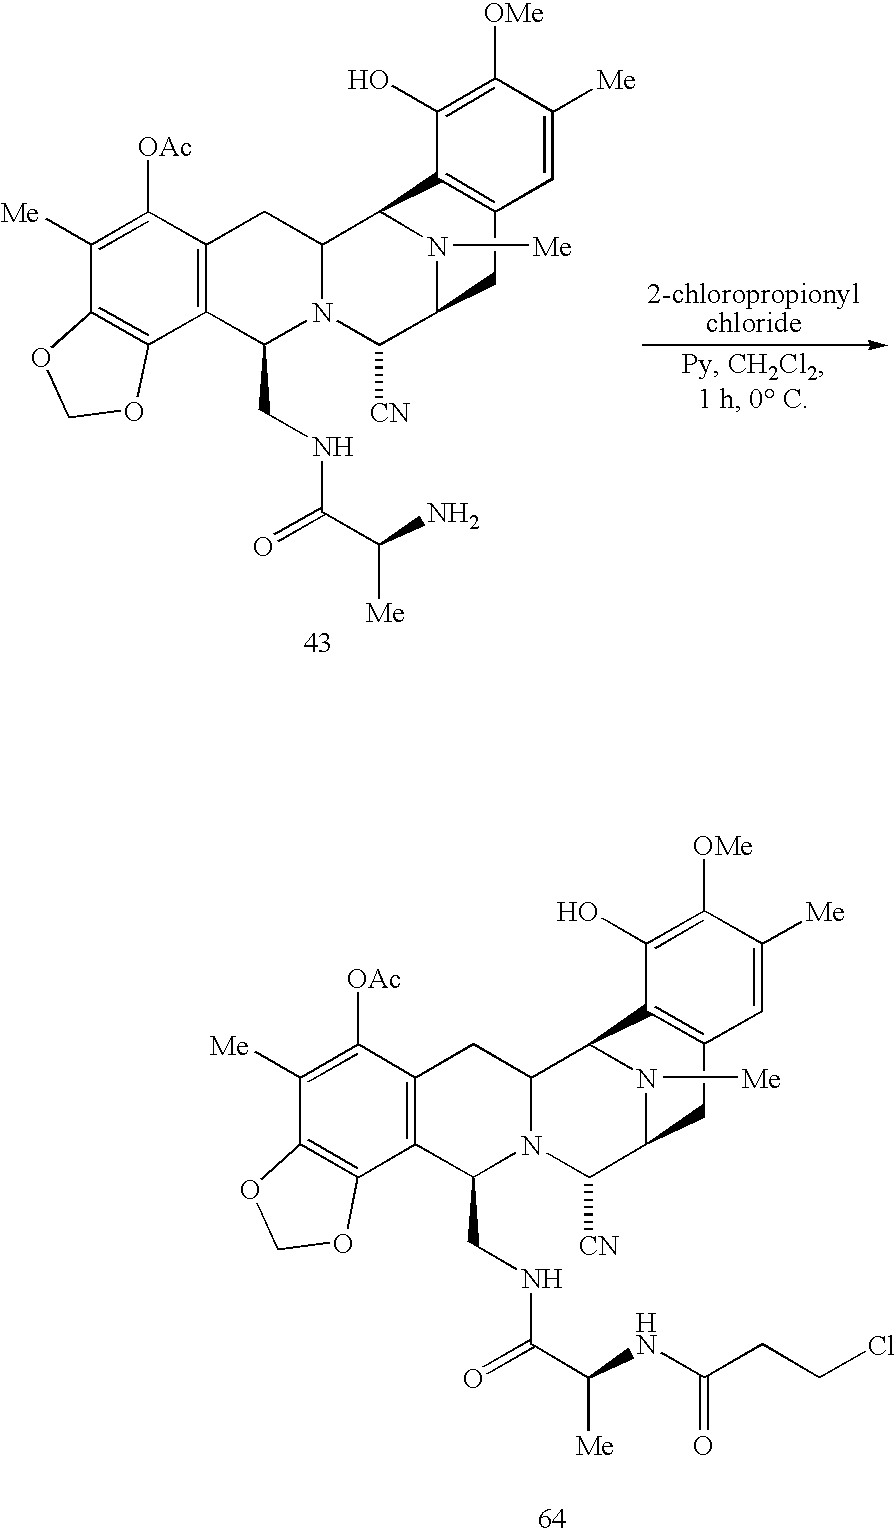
C1([Me])=C([OAc])C2=C(C3=C1OCO3)C(CNC(C([Me])N)=O)N1C(C2)C2N([Me])C(C1[CN])CC1=C2C(O)=C([OMe])C([Me])=C1.C1([Me])=C([OAc])C2=C(C3=C1OCO3)C(CNC(=O)C(NC(=O)CCCl)[Me])N1C(C2)C2N([Me])C(C1[CN])CC1=C2C(O)=C([OMe])C([Me])=C1
